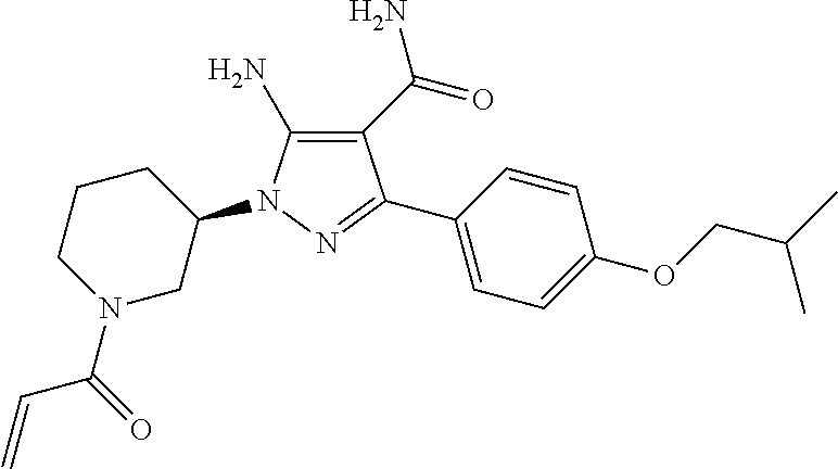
C1(C(=O)N)=C(N)N(C2CCCN(C(=O)C=C)C2)N=C1C1=CC=C(OCC(C)C)C=C1
